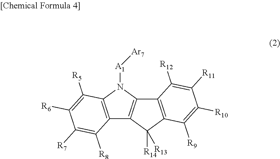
N1([A1][Ar7])C2=C(C3=C1C1=C(C3([R14])[R13])C([R9])=C([R10])C([R11])=C1[R12])C([R8])=C([R7])C([R6])=C2[R5]
